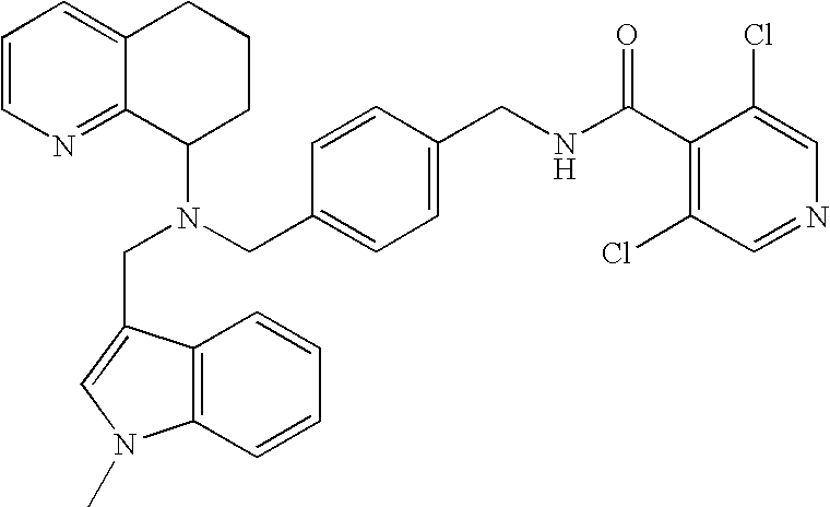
N(CC1=CC=C(CNC(C2=C(Cl)C=NC=C2Cl)=O)C=C1)(C1CCCC2=CC=CN=C12)CC1=CN(C)C2=C1C=CC=C2
